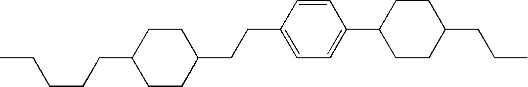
CCCCCC1CCC(CCC2=CC=C(C3CCC(CCC)CC3)C=C2)CC1
